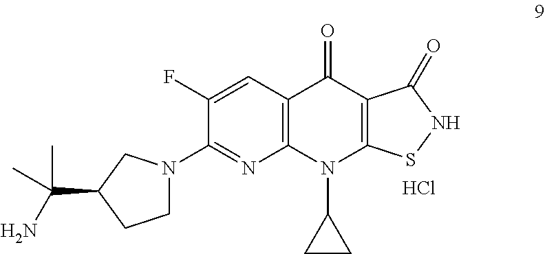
C1(F)=CC2=C(N=C1N1CCC(C(N)(C)C)C1)N(C1CC1)C1=C(C2=O)C(=O)NS1.Cl
